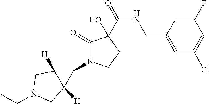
C(NCC1=CC(Cl)=CC(F)=C1)(=O)C1(O)C(=O)N(C2C3([H])C2([H])CN(CC)C3)CC1
